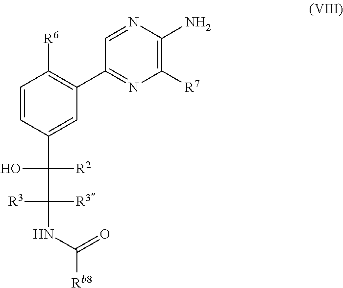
C1=CC(C(C(NC([Rb8])=O)([R3])[R3])([R2])O)=CC(C2=NC([R7])=C(N)N=C2)=C1[R6]
